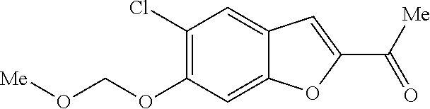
C1(Cl)=C(OCO[Me])C=C2C(=C1)C=C(C([Me])=O)O2
